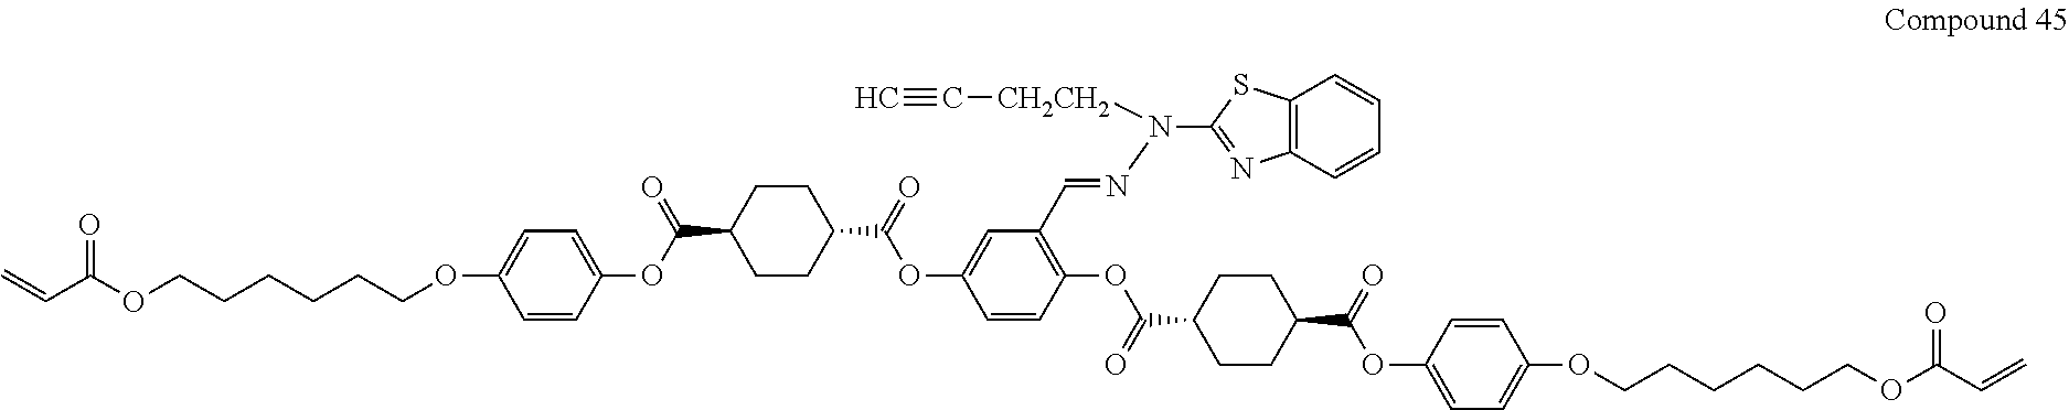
C(C(OCCCCCCOC1=CC=C(OC(C2CCC(C(=O)OC3=CC(C=NN(C4=NC5=C(S4)C=CC=C5)[CH2CH2]C#C)=C(OC(C4CCC(C(OC5=CC=C(OCCCCCCOC(C=C)=O)C=C5)=O)CC4)=O)C=C3)CC2)=O)C=C1)=O)=C
